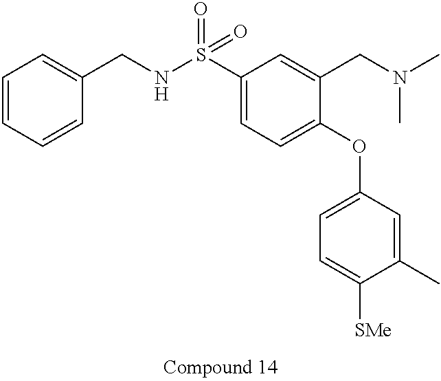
C1(S(NCC2=CC=CC=C2)(=O)=O)=CC=C(OC2=CC=C([SMe])C(C)=C2)C(CN(C)C)=C1
